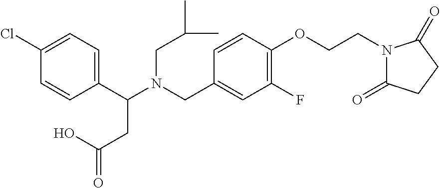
N(CC1=CC(F)=C(OCCN2C(=O)CCC2=O)C=C1)(C(C1=CC=C(Cl)C=C1)CC(=O)O)CC(C)C
